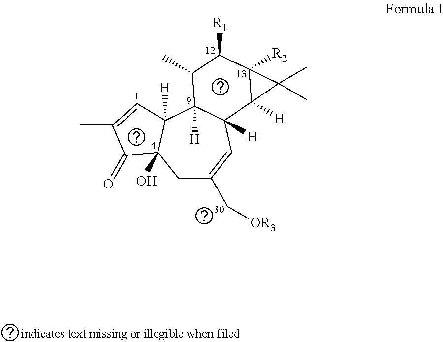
C1C(C[OR3])=CC2([H])C([H])(C3([H])C1(O)C(=O)C(C)=C3)C(C)C([R1])C1([R2])C2([H])C1(C)C
